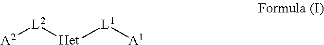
[A2][L2][Het][L1][A1]
